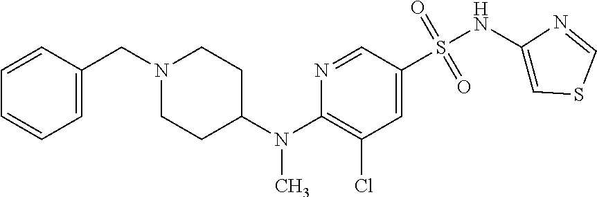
C1=C(S(NC2=CSC=N2)(=O)=O)C=NC(N(C2CCN(CC3=CC=CC=C3)CC2)C)=C1Cl
